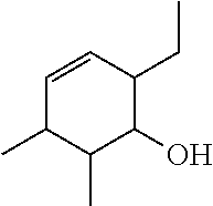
C1=CC(CC)C(O)C(C)C1C
